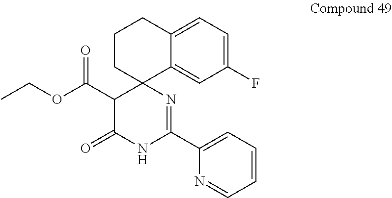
C1(F)=CC=C2C(=C1)C1(CCC2)C(C(OCC)=O)C(=O)NC(C2=CC=CC=N2)=N1
